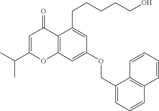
C1=C(C(C)C)OC2=C(C1=O)C(CCCCCO)=CC(OCC1=CC=CC3=C1C=CC=C3)=C2
